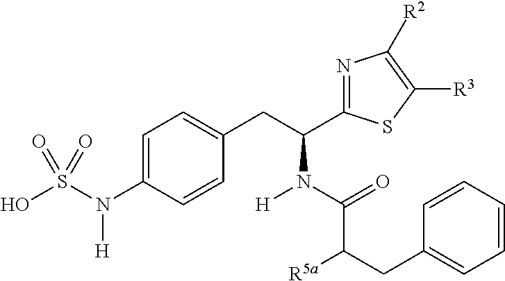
OS(N(C1=CC=C(CC(C2=NC([R2])=C([R3])S2)N(C(C(CC2=CC=CC=C2)[R5a])=O)[H])C=C1)[H])(=O)=O
